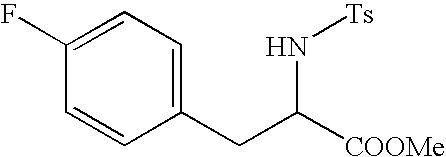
C1(CC(N[Ts])[COOMe])=CC=C(F)C=C1
